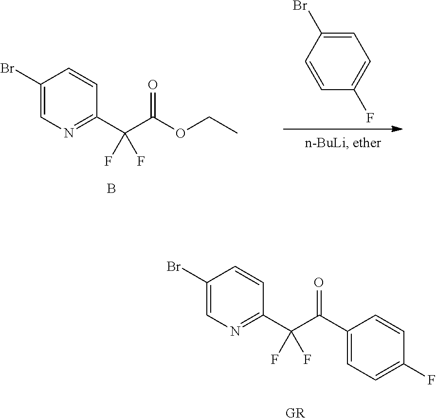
C1(Br)=CN=C(C(C(OCC)=O)(F)F)C=C1.B.C1=C(Br)C=CC(F)=C1.C1(Br)=CN=C(C(C(C2=CC=C(F)C=C2)=O)(F)F)C=C1.[GR]
